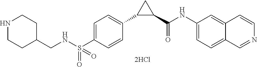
C(C1CCNCC1)NS(C1=CC=C(C2C(C(NC3=CC=C4C(=C3)C=CN=C4)=O)C2)C=C1)(=O)=O
